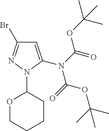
O1CCCCC1N1C(N(C(=O)OC(C)(C)C)C(=O)OC(C)(C)C)=CC(Br)=N1
